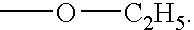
CO[C2H5]
